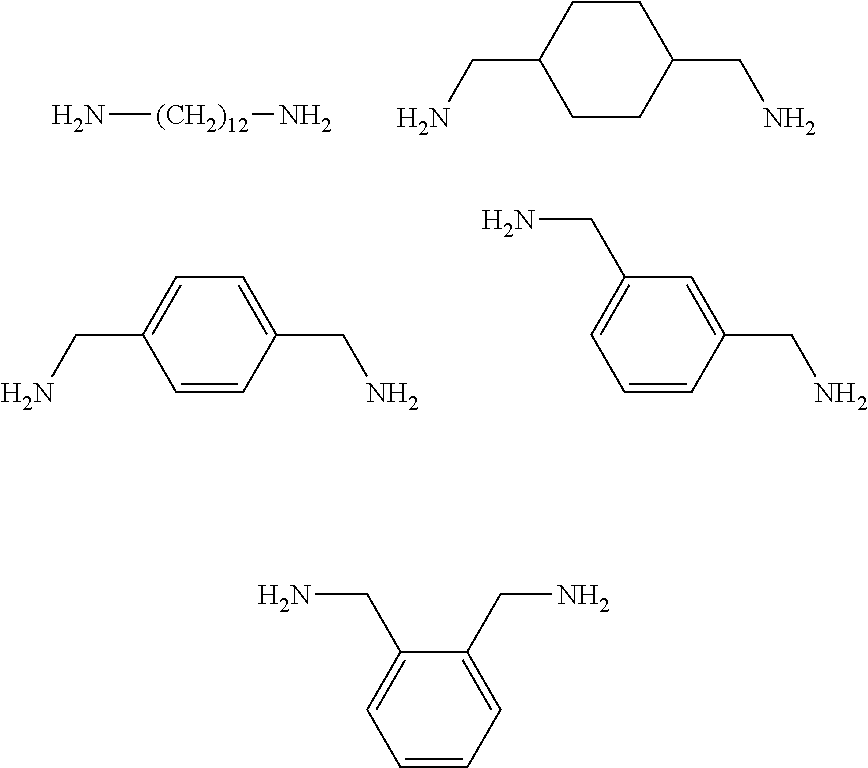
N[(CH2)12]N.C1CC(CN)CCC1CN.C1=CC(CN)=CC=C1CN.C1=CC(CN)=CC(CN)=C1.C1=CC=C(CN)C(CN)=C1
